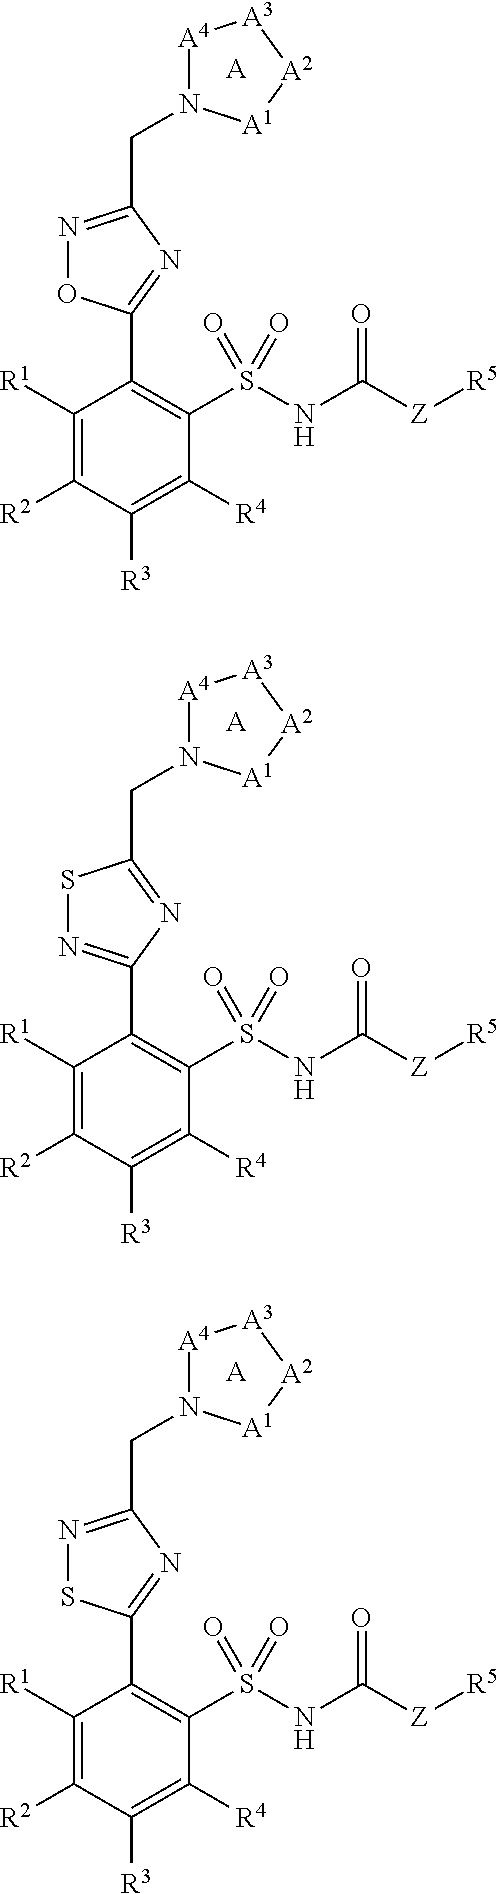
C(N1[A4][A3][A2][A1]1)C1=NOC(C2=C(S(NC(=O)[Z][R5])(=O)=O)C([R4])=C([R3])C([R2])=C2[R1])=N1.[A].C(N1[A4][A3][A2][A1]1)C1=NC(C2=C(S(NC(=O)[Z][R5])(=O)=O)C([R4])=C([R3])C([R2])=C2[R1])=NS1.[A].C(N1[A4][A3][A2][A1]1)C1=NSC(C2=C(S(NC(=O)[Z][R5])(=O)=O)C([R4])=C([R3])C([R2])=C2[R1])=N1.[A]
